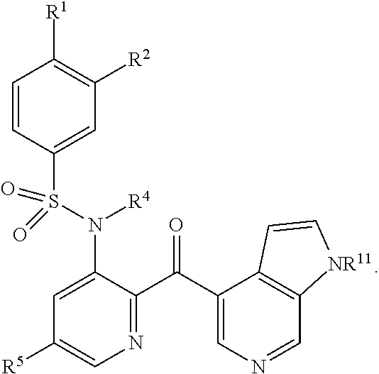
C1=CC(S(N([R4])C2=CC([R5])=CN=C2C(C2=CN=CC3=C2C=C[NR11]3)=O)(=O)=O)=CC([R2])=C1[R1]
